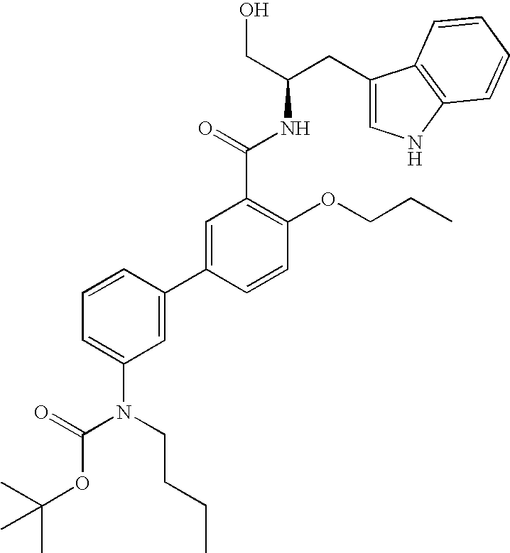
CC(OC(N(CCCC)C1=CC=CC(C2=CC(C(=O)NC(CO)CC3=CNC4=C3C=CC=C4)=C(OCCC)C=C2)=C1)=O)(C)C
